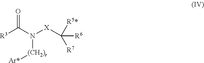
[R3]C(=O)N([X]C([R5*])([R6])[R7])[(CH2)r][Ar*]
